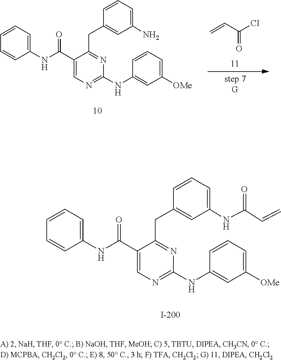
C1(C(NC2=CC=CC=C2)=O)=CN=C(NC2=CC([OMe])=CC=C2)N=C1CC1=CC(NC(C=C)=O)=CC=C1.C1(C(NC2=CC=CC=C2)=O)=CN=C(NC2=CC([OMe])=CC=C2)N=C1CC1=CC(N)=CC=C1.C=CC(Cl)=O
